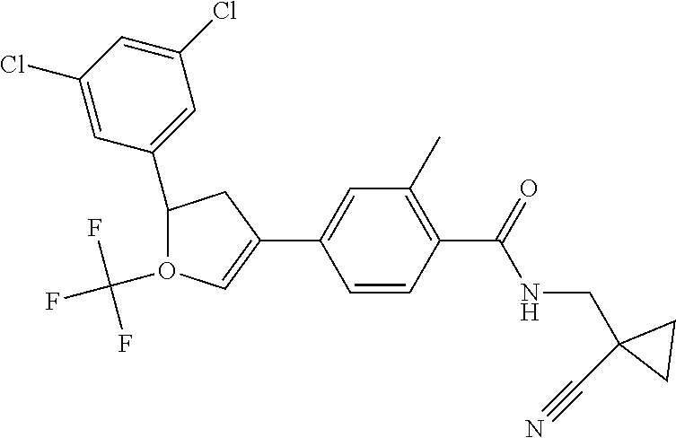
C1(C2=CC(C)=C(C(=O)NCC3(C#N)CC3)C=C2)=CO(C(F)(F)F)C(C2=CC(Cl)=CC(Cl)=C2)C1
